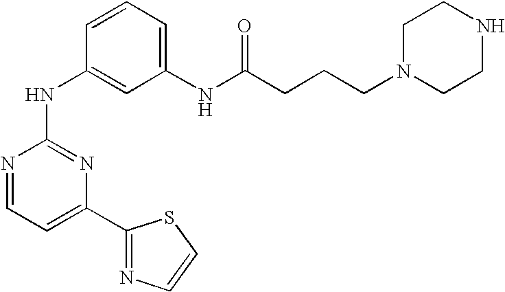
N1=CC=C(C2=NC=CS2)N=C1NC1=CC(NC(CCCN2CCNCC2)=O)=CC=C1
